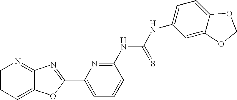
C1=CC=C2C(=N1)N=C(C1=CC=CC(NC(NC3=CC=C4C(=C3)OCO4)=S)=N1)O2
